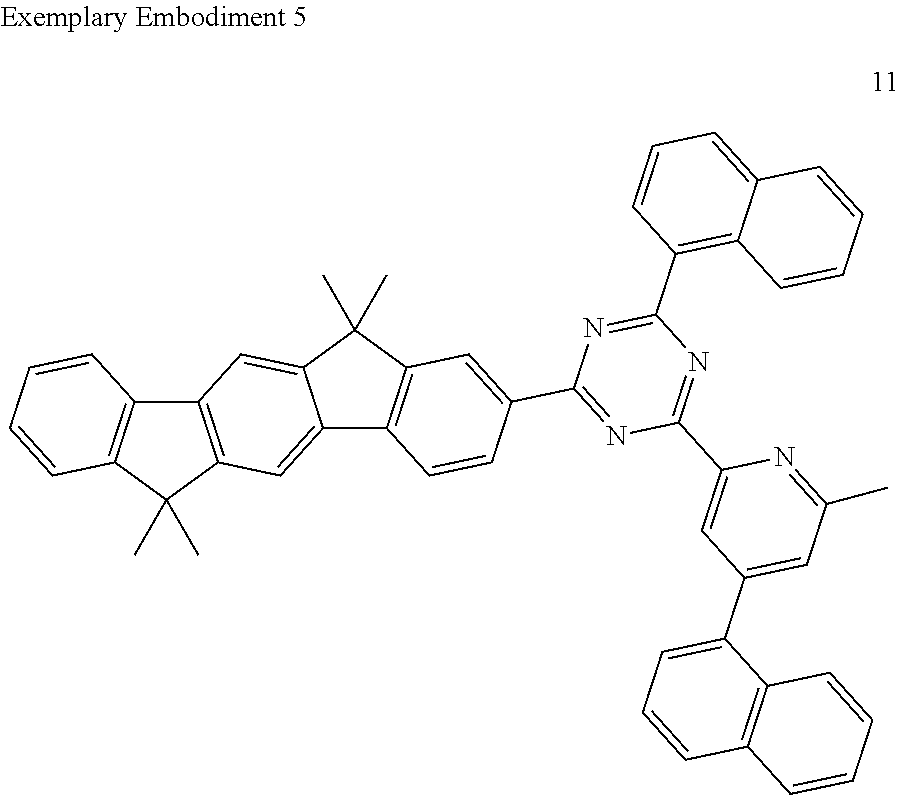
C12=C(C(C)(C)C3=C1C=CC=C3)C=C1C(=C2)C(C)(C)C2=C1C=CC(C1=NC(C3=CC(C4=CC=CC5=C4C=CC=C5)=CC(C)=N3)=NC(C3=C4C(=CC=C3)C=CC=C4)=N1)=C2
